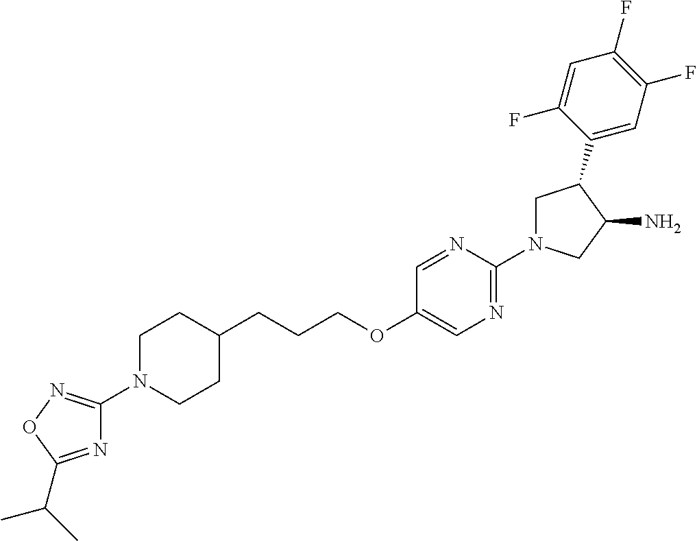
N1(C2=NOC(C(C)C)=N2)CCC(CCCOC2=CN=C(N3CC(C4=CC(F)=C(F)C=C4F)C(N)C3)N=C2)CC1
